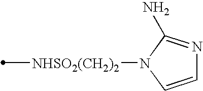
[NHSO2(CH2)2](C)N1C=CN=C1N
